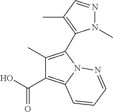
C1(C)=C(C2=C(C)C=NN2C)N2C(=C1C(=O)O)C=CC=N2
